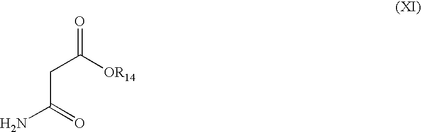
NC(=O)CC([OR14])=O
